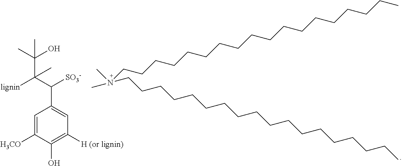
C1=C([H3CO])C(O)=C([H (or lignin)])C=C1C(C([lignin])(C(C)(O)C)C)[SO3-].N(CCCCCCCCCCCCCCCCCC)(C)(C)CCCCCCCCCCCCCCCCCC
